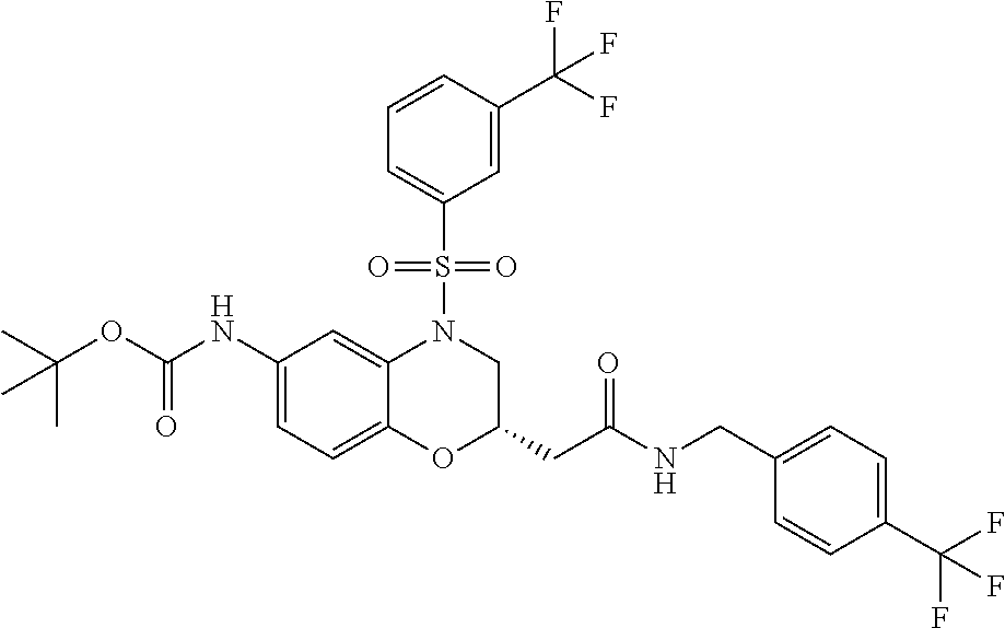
C1(NC(OC(C)(C)C)=O)=CC=C2C(=C1)N(S(C1=CC=CC(C(F)(F)F)=C1)(=O)=O)CC(CC(=O)NCC1=CC=C(C(F)(F)F)C=C1)O2
